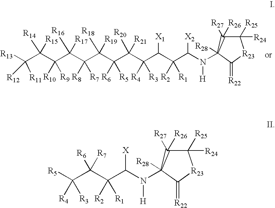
[R13]C(C(C(C(C(C(C(C(C(C(C(C(N(C1([R28])C([R27])([R26])C([R24])([R25])[R23]C1=[R22])[H])[X2])([R2])[R1])[X1])([R4])[R3])([R20])[R21])([R6])[R5])([R18])[R19])([R7])[R8])([R16])[R17])([R9])[R10])([R14])[R15])([R12])[R11].N(C1([R28])C([R27])([R26])C([R24])([R25])[R23]C1=[R22])([H])C(C(C(C([R5])([R4])[R3])([R6])[R7])([R2])[R1])[X]
